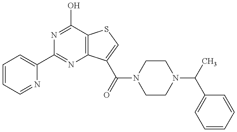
C1=CC=NC(C2=NC3=C(C(O)=N2)SC=C3C(=O)N2CCN(C(C)C3=CC=CC=C3)CC2)=C1
